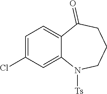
C1=C(Cl)C=C2C(=C1)C(=O)CCCN2[Ts]
